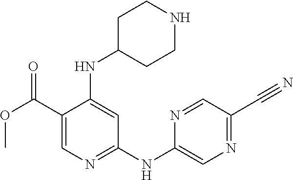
C1(NC2=CN=C(C#N)C=N2)=NC=C(C(OC)=O)C(NC2CCNCC2)=C1
